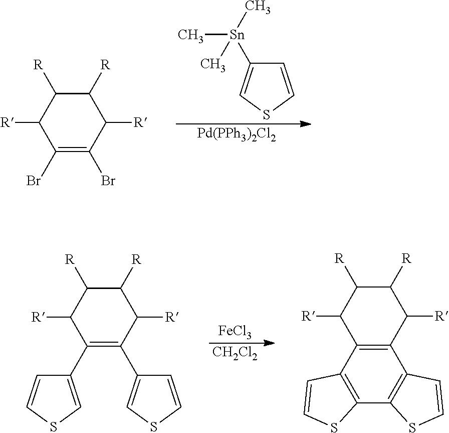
C1=CSC=C1[Sn](C)(C)C.[Pd(PPh3)2Cl2].C1(Br)=C(Br)C([R])C([R])C([R])C1[R].[FeCl3].[CH2Cl2].C12=C(C3=C(C4=C1C=CS4)SC=C3)C([R])C([R])C([R])C2[R].C1(C2=CSC=C2)=C(C2=CSC=C2)C([R])C([R])C([R])C1[R]
